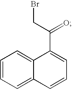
C1=CC=C2C(=C1)C(C(CBr)=O)=CC=C2
